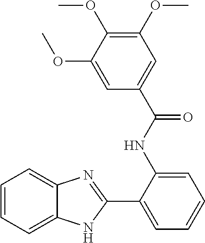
C1=CC=C2C(=C1)N=C(C1=CC=CC=C1NC(C1=CC(OC)=C(OC)C(OC)=C1)=O)N2
